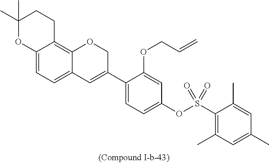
C1(C2=CC3=CC=C4C(=C3OC2)CCC(C)(C)O4)=CC=C(OS(C2=C(C)C=C(C)C=C2C)(=O)=O)C=C1OCC=C
